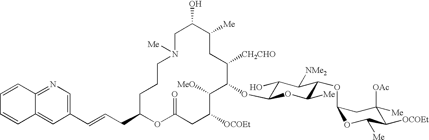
C1C(O)C([Me])CC([CH2CHO])C(OC2C(O)C([NMe2])C(OC3OC([Me])C([OCOEt])C([OAc])([Me])C3)C([Me])O2)C([MeO])C([OCOEt])CC(=O)OC(CC=CC2=CN=C3C(=C2)C=CC=C3)CCCN1[Me]
